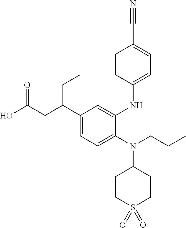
C1(C(CC(O)=O)CC)=CC=C(N(CCC)C2CCS(=O)(=O)CC2)C(NC2=CC=C(C#N)C=C2)=C1
